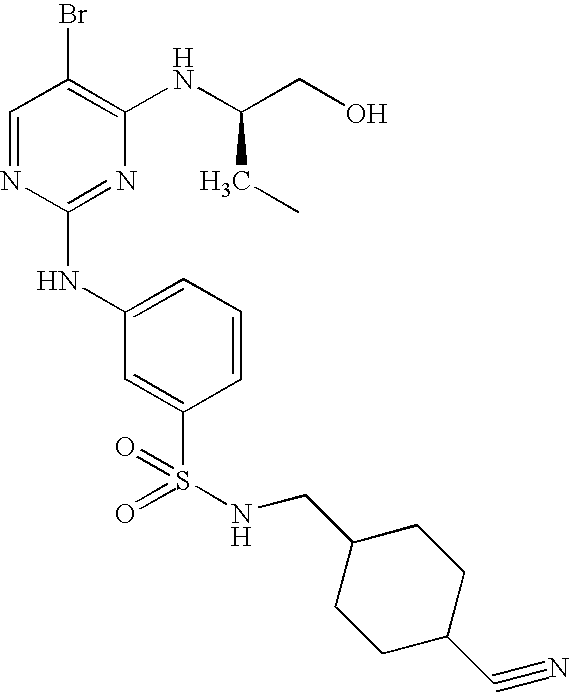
C1=NC(NC2=CC=CC(S(=O)(=O)NCC3CCC(C#N)CC3)=C2)=NC(NC(CO)CC)=C1Br
